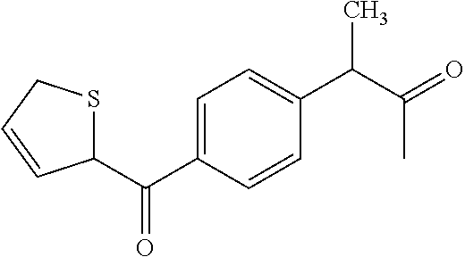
C1(C(C2=CC=C(C(C(=O)C)C)C=C2)=O)SCC=C1
